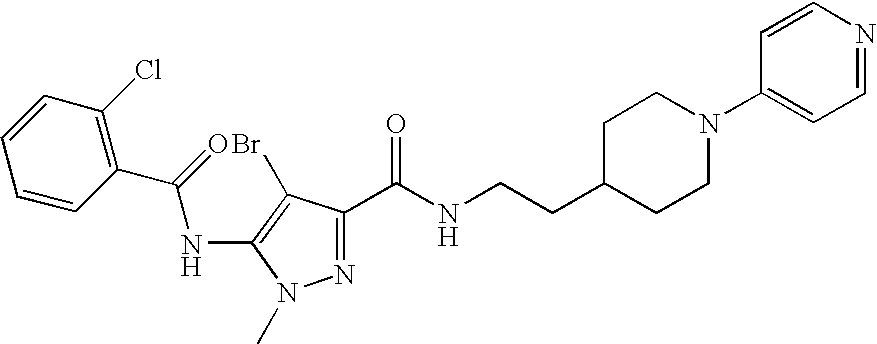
C1=CC(Cl)=C(C(NC2=C(Br)C(C(=O)NCCC3CCN(C4=CC=NC=C4)CC3)=NN2C)=O)C=C1
